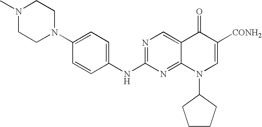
C1(NC2=NC=C3C(=N2)N(C2CCCC2)C=C([CONH2])C3=O)=CC=C(N2CCN(C)CC2)C=C1
